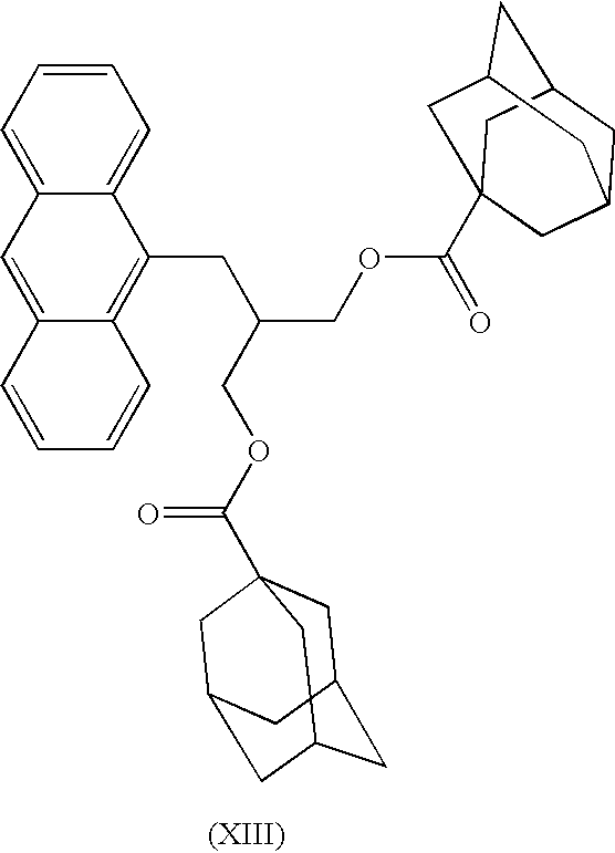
C12=CC=CC=C1C(CC(COC(=O)C13CC4CC(CC(C1)C4)C3)COC(=O)C13CC4CC(CC(C1)C4)C3)=C1C(=C2)C=CC=C1
